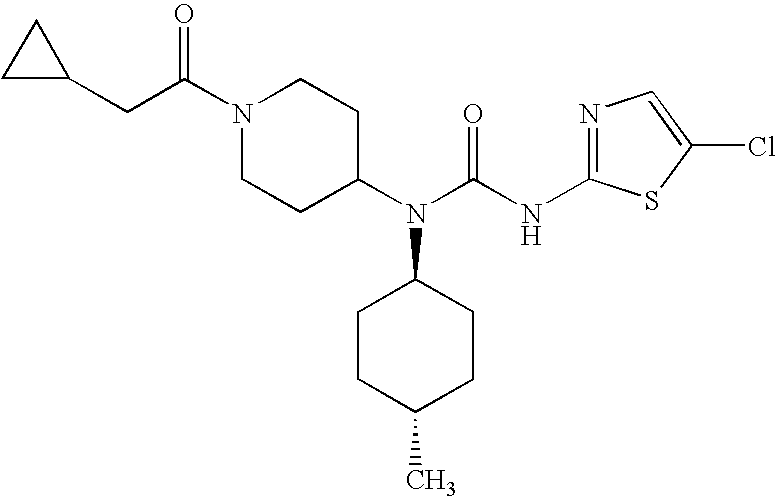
N1=C(NC(N(C2CCN(C(CC3CC3)=O)CC2)C2CCC(C)CC2)=O)SC(Cl)=C1
